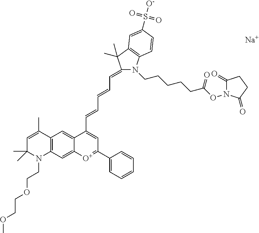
C1=C(C)C2=C(N(CCOCCOC)C1(C)C)C=C1C(=C2)C(C=CC=CC=C2N(CCCCCC(ON3C(=O)CCC3=O)=O)C3=C(C2(C)C)C=C(S([O-])(=O)=O)C=C3)=CC(C2=CC=CC=C2)=[O+]1.[Na]
